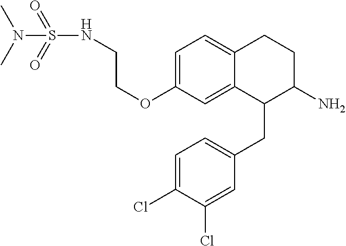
C1=C(OCCNS(=O)(=O)N(C)C)C=C2C(=C1)CCC(N)C2CC1=CC=C(Cl)C(Cl)=C1
